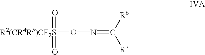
[R2(CR4R5)CF2S](ON=C([R6])[R7])(=O)=O
